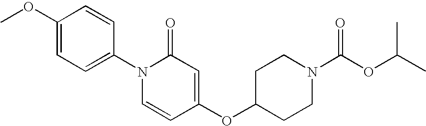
C1(OC)=CC=C(N2C=CC(OC3CCN(C(OC(C)C)=O)CC3)=CC2=O)C=C1
